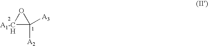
[A1-C]1C([A2])([A3])O1.[H]
